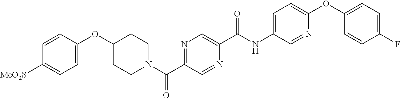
C1=C(OC2CCN(C(C3=NC=C(C(NC4=CC=C(OC5=CC=C(F)C=C5)N=C4)=O)N=C3)=O)CC2)C=CC([MeO2S])=C1
